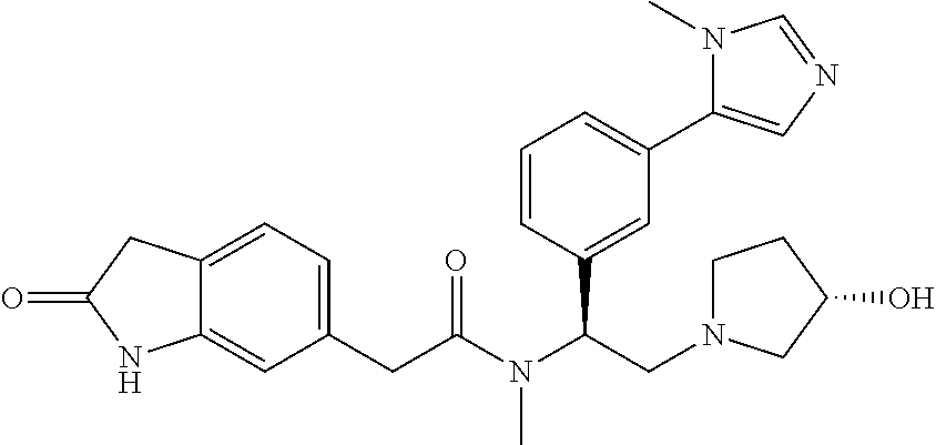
C12=CC=C(CC(N(C(CN3CCC(O)C3)C3=CC(C4=CN=CN4C)=CC=C3)C)=O)C=C1NC(=O)C2
